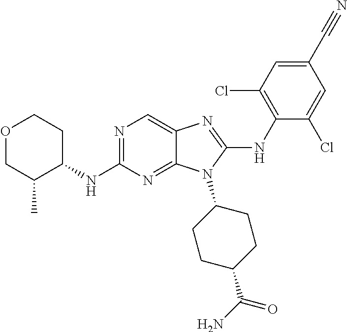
N1=C(NC2CCOCC2C)N=C2C(=C1)N=C(NC1=C(Cl)C=C(C#N)C=C1Cl)N2C1CCC(C(N)=O)CC1
